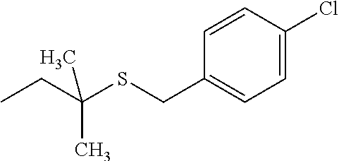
C1=C(Cl)C=CC(CSC(CC)(C)C)=C1
